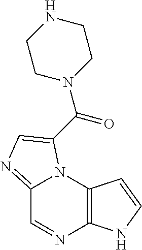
C12=NC=C(C(=O)N3CCNCC3)N1C1=C(N=C2)NC=C1
